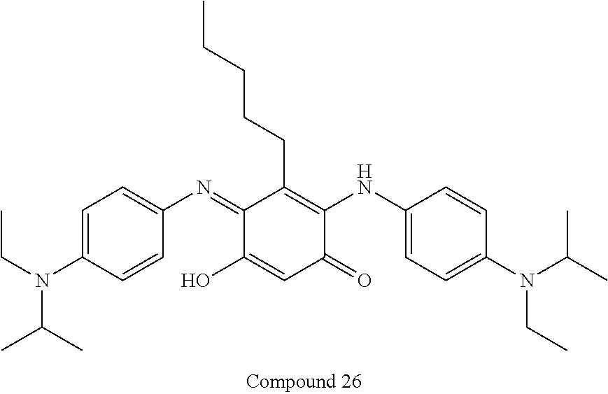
C1=C(N(CC)C(C)C)C=CC(N=C2C(O)=CC(=O)C(NC3=CC=C(N(C(C)C)CC)C=C3)=C2CCCCC)=C1
